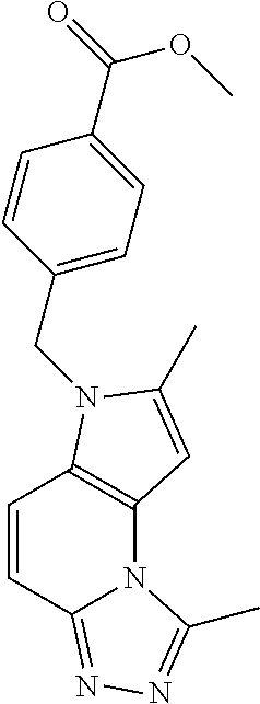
C12=C(N(CC3=CC=C(C(OC)=O)C=C3)C(C)=C1)C=CC1=NN=C(C)N21
